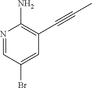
N1=CC(Br)=CC(C#CC)=C1N
